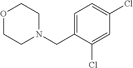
O1CCN(CC2=CC=C(Cl)C=C2Cl)CC1
